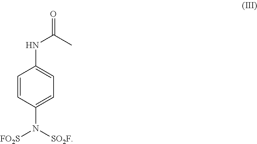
C1=CC(N([SO2F])[FO2S])=CC=C1NC(=O)C
